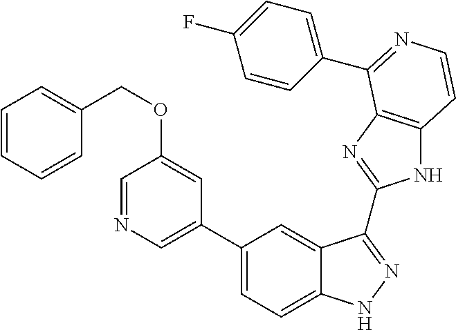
C1(C2=CN=CC(OCC3=CC=CC=C3)=C2)=CC=C2C(=C1)C(C1=NC3=C(N1)C=CN=C3C1=CC=C(F)C=C1)=NN2
